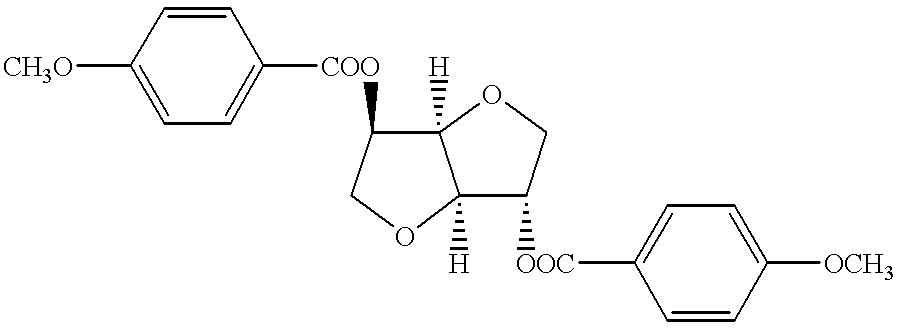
[CH3O]C1=CC=C([COO]C2C3([H])C([H])(OC2)C([OOC]C2=CC=C([OCH3])C=C2)CO3)C=C1
